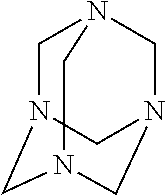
C1N2CN3CN(CN1C3)C2
